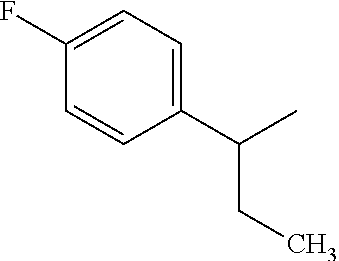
C1(C(C)CC)=CC=C(F)C=C1
